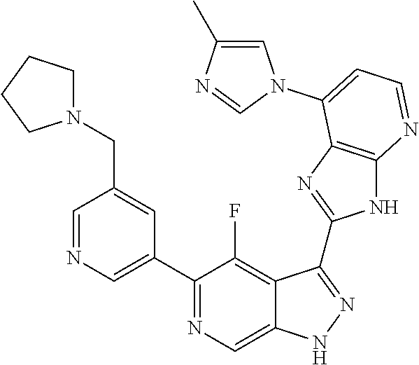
C1=NC=C(C2=NC=C3C(=C2F)C(C2=NC4=C(N2)N=CC=C4N2C=C(C)N=C2)=NN3)C=C1CN1CCCC1
